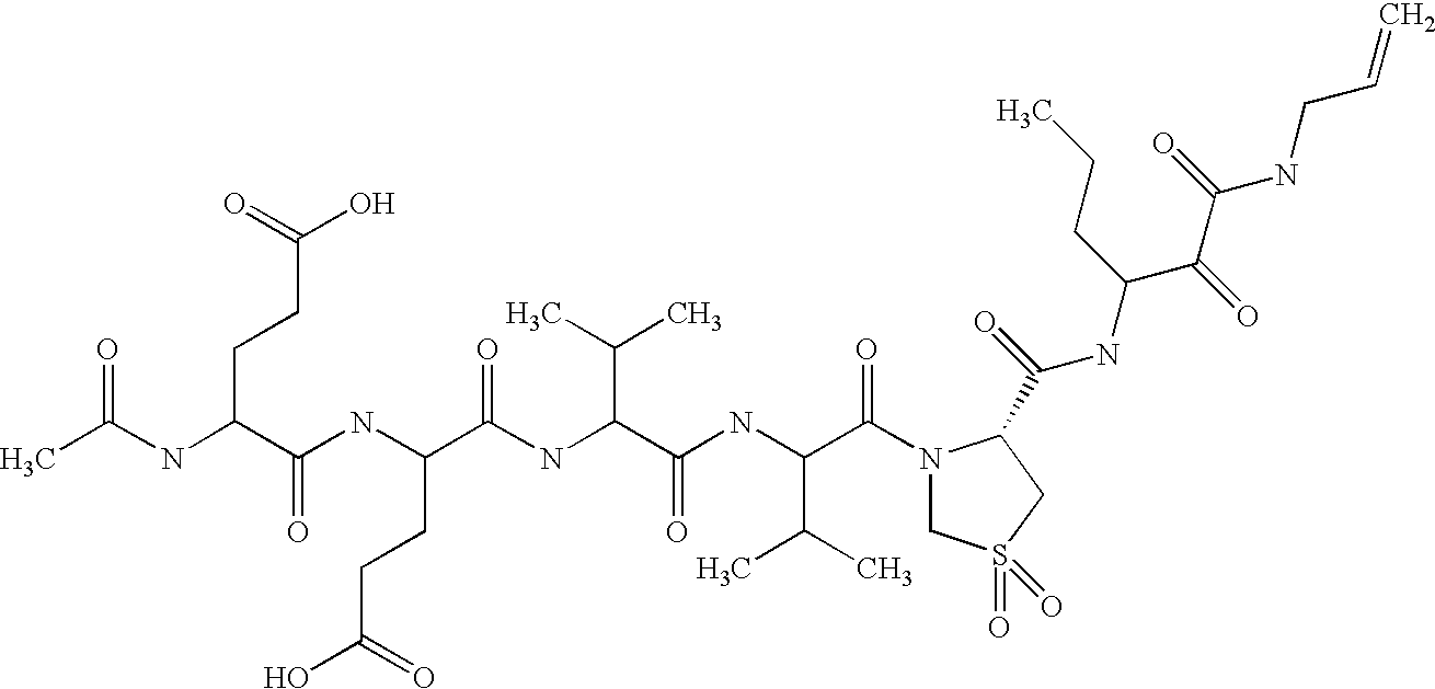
CC(NC(C(NC(C(NC(C(NC(C(=O)N1CS(=O)(=O)CC1C(=O)NC(CCC)C(C(NCC=C)=O)=O)C(C)C)=O)C(C)C)=O)CCC(=O)O)=O)CCC(O)=O)=O
